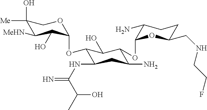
C1(O)([Me])C([MeHN])C(O)C(OC2C(NC(=N)C(O)C)CC(N)C(OC3C(N)CCC(CNCCF)O3)C2O)OC1
